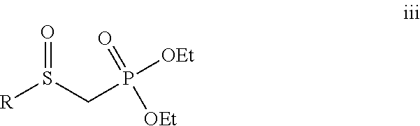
O=S(CP(=O)([OEt])[OEt])[R]
